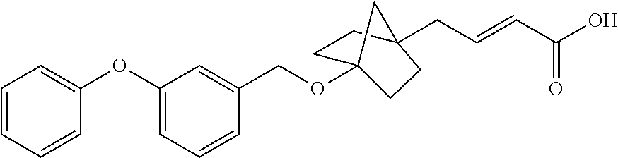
C1=CC=CC(OC2=CC=CC(COC34CCC(CC=CC(O)=O)(CC3)C4)=C2)=C1
